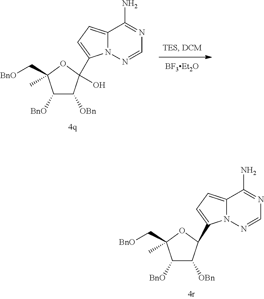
C1([BnO])C([OBn])C(C2=CC=C3N2N=CN=C3N)OC1(C)C[BnO].C1([BnO])C([OBn])C(C2=CC=C3N2N=CN=C3N)(O)OC1(C)C[BnO]
